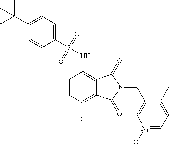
C1=CC(Cl)=C2C(=C1NS(=O)(=O)C1=CC=C(C(C)(C)C)C=C1)C(=O)N(CC1=C[N+]([O-])=CC=C1C)C2=O
